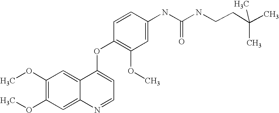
C1=CC(OC2=CC=NC3=CC(OC)=C(OC)C=C23)=C(OC)C=C1NC(=O)NCCC(C)(C)C
